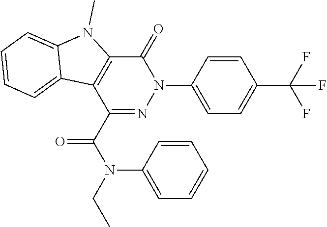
C1(=O)C2=C(C(C(N(C3=CC=CC=C3)CC)=O)=NN1C1=CC=C(C(F)(F)F)C=C1)C1=CC=CC=C1N2C
